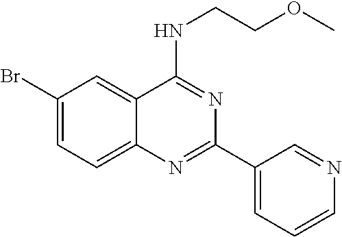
C1(Br)=CC=C2C(=C1)C(NCCOC)=NC(C1=CC=CN=C1)=N2
